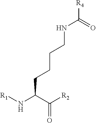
[R1]NC(C([R2])=O)CCCCNC([R4])=O
